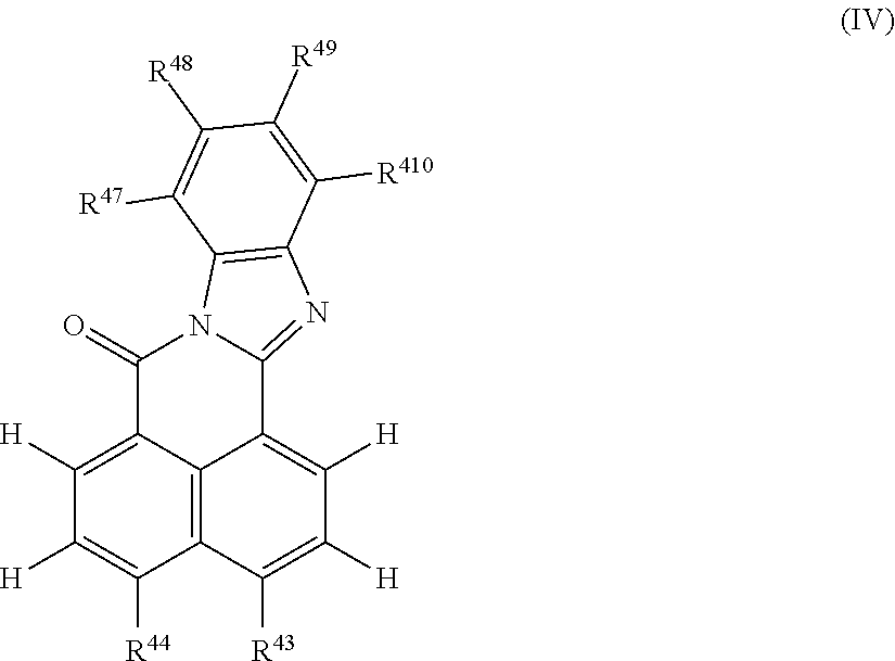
C1([H])=C([R44])C2=C3C(=C1[H])C(=O)N1C(=NC4=C1C([R47])=C([R48])C([R49])=C4[R410])C3=C([H])C([H])=C2[R43]
